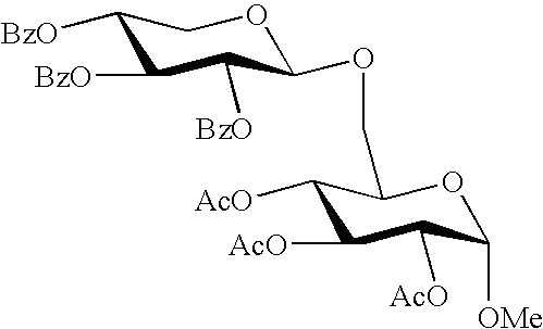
C1([AcO])C(COC2C([BzO])C([BzO])C([BzO])CO2)OC([OMe])C([AcO])C1[AcO]
